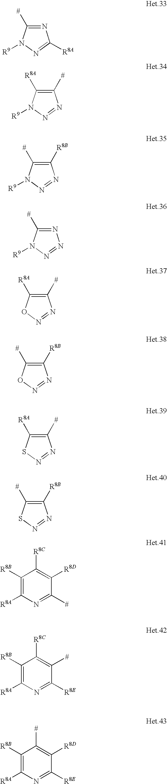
N1=C([#])N([R9])N=C1[R8A].C1([#])=C([R8A])N([R9])N=N1.C1([R8B])=C([#])N([R9])N=N1.N1=C([#])N([R9])N=N1.C1([#])=C([R8A])ON=N1.C1([R8B])=C([#])ON=N1.C1([#])=C([R8A])SN=N1.C1([R8B])=C([#])SN=N1.C1([R8B])=C([R8A])N=C([#])C([R8D])=C1[R8C].C1([R8B])=C([R8A])N=C([R8E])C([#])=C1[R8C].C1([R8B])=C([R8A])N=C([R8E])C([R8D])=C1[#]
